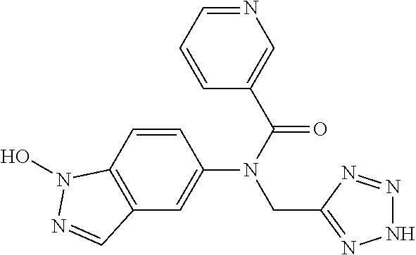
N1N=NC(CN(C2=CC3=C(C=C2)N(O)N=C3)C(=O)C2=CN=CC=C2)=N1
